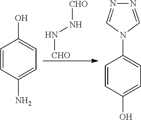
N([CHO])N[CHO].C1=CC(N)=CC=C1O.C1=CC(O)=CC=C1N1C=NN=C1
